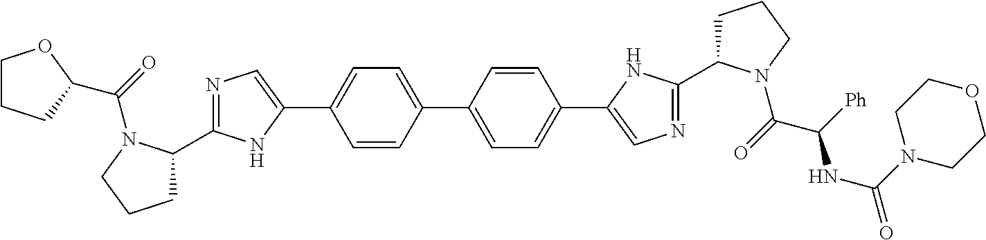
C1=CC(C2=CC=C(C3=CN=C(C4CCCN4C(=O)C([Ph])NC(=O)N4CCOCC4)N3)C=C2)=CC=C1C1=CN=C(C2CCCN2C(=O)C2CCCO2)N1
